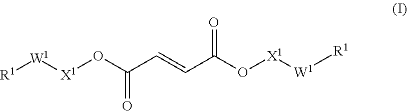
[R1][W1][X1]OC(C=CC(O[X1][W1][R1])=O)=O
